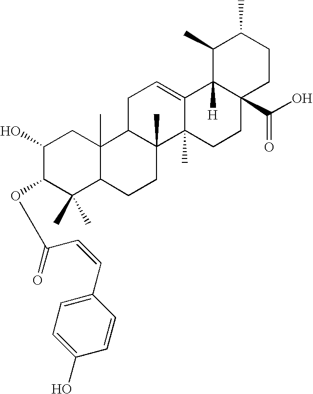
C1(O)C(OC(C=CC2=CC=C(O)C=C2)=O)C(C)(C)C2C(C)(C1)C1C(C)(CC2)C2(C)C(=CC1)C1([H])C(C(O)=O)(CC2)CCC(C)C1C
